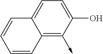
C12=C(->C)C(O)=CC=C1C=CC=C2
